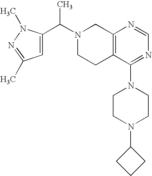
C1(C(N2CCC3=C(C2)N=CN=C3N2CCN(C3CCC3)CC2)C)=CC(C)=NN1C
